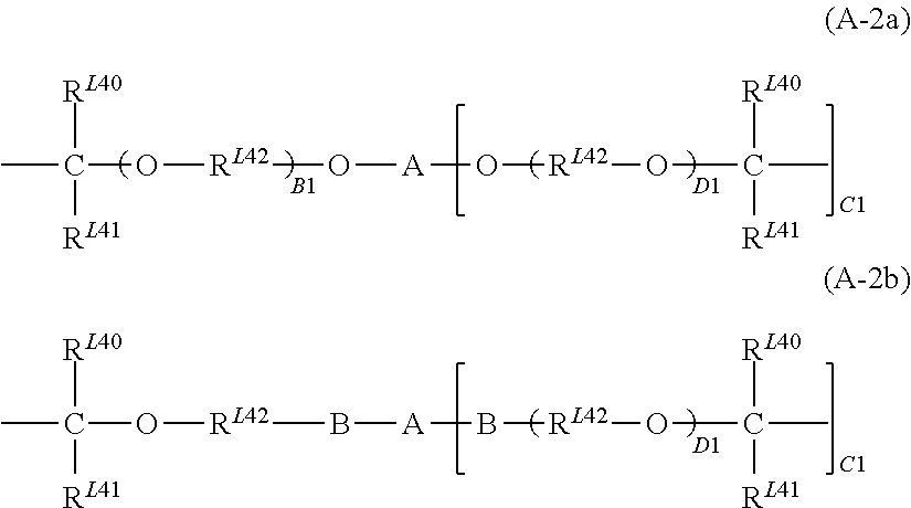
CC([RL40])([RL41])O[RL42]O[A]O[RL42]OC(C)([RL40])[RL41].[B1].[D1].[C1].CC([RL40])([RL41])O[RL42]B[A]B[RL42]OC(C)([RL40])[RL41].[D1].[C1]
